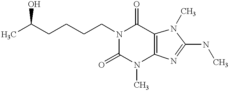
CC(CCCCN1C(=O)C2=C(N(C)C1=O)N=C(NC)N2C)O
